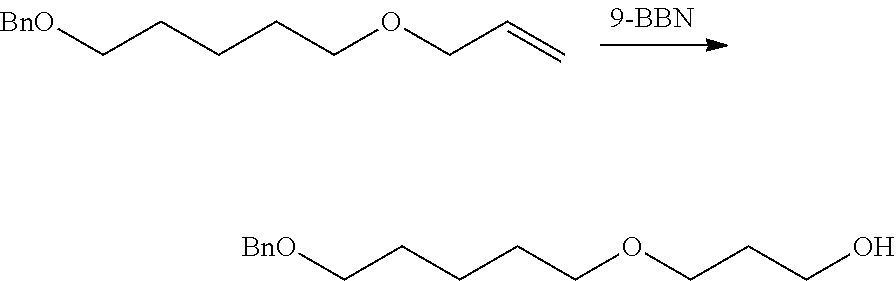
[BnO]CCCCCOCC=C.[BnO]CCCCCOCCCO
